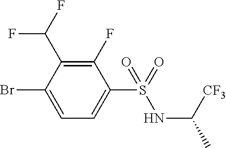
C1(F)=C(C(F)F)C(Br)=CC=C1S(=O)(NC(C)[CF3])=O
